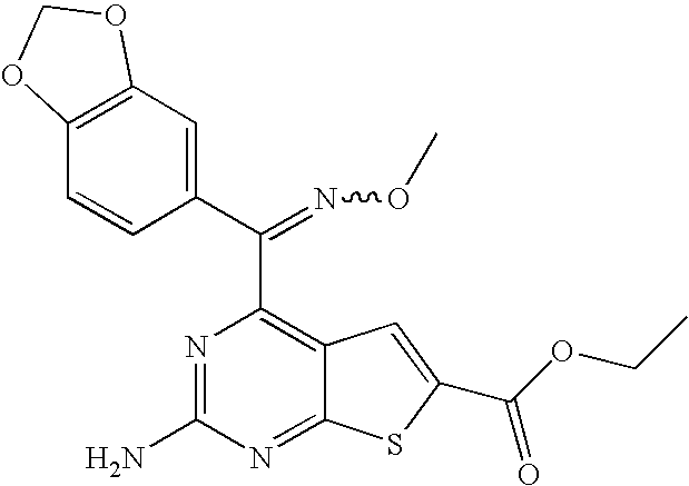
C1(C(C2=C3C(=NC(N)=N2)SC(C(=O)OCC)=C3)=NOC)=CC2=C(C=C1)OCO2
